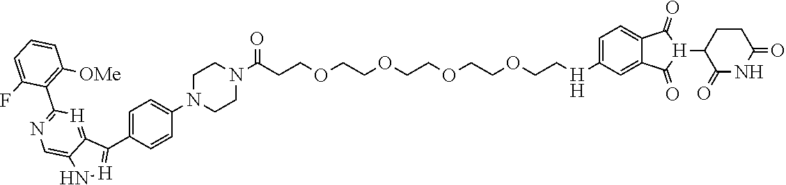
C1(C2=C([OMe])C=CC=C2F)=NC=C2C(=[H]1)C(C1=CC=C(N3CCN(C(=O)CCOCCOCCOCCOCC[H]C4=CC=C5C(=O)[H](C6C(=O)NC(=O)CC6)C(=O)C5=C4)CC3)C=C1)=[H]N2
